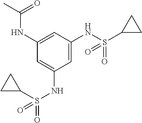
C1=C(NS(=O)(C2CC2)=O)C=C(NS(C2CC2)(=O)=O)C=C1NC(C)=O
